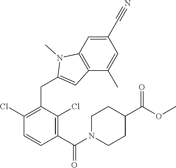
C1(Cl)=C(CC2=CC3=C(N2C)C=C(C#N)C=C3C)C(Cl)=C(C(=O)N2CCC(C(=O)OC)CC2)C=C1
